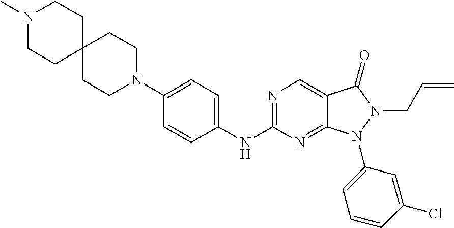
C12(CCN(C)CC1)CCN(C1=CC=C(NC3=NC=C4C(=N3)N(C3=CC=CC(Cl)=C3)N(CC=C)C4=O)C=C1)CC2
